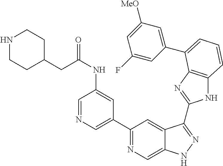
C1(C2=NC=C3C(=C2)C(C2=NC4=C(N2)C=CC=C4C2=CC([MeO])=CC(F)=C2)=NN3)=CN=CC(NC(=O)CC2CCNCC2)=C1
